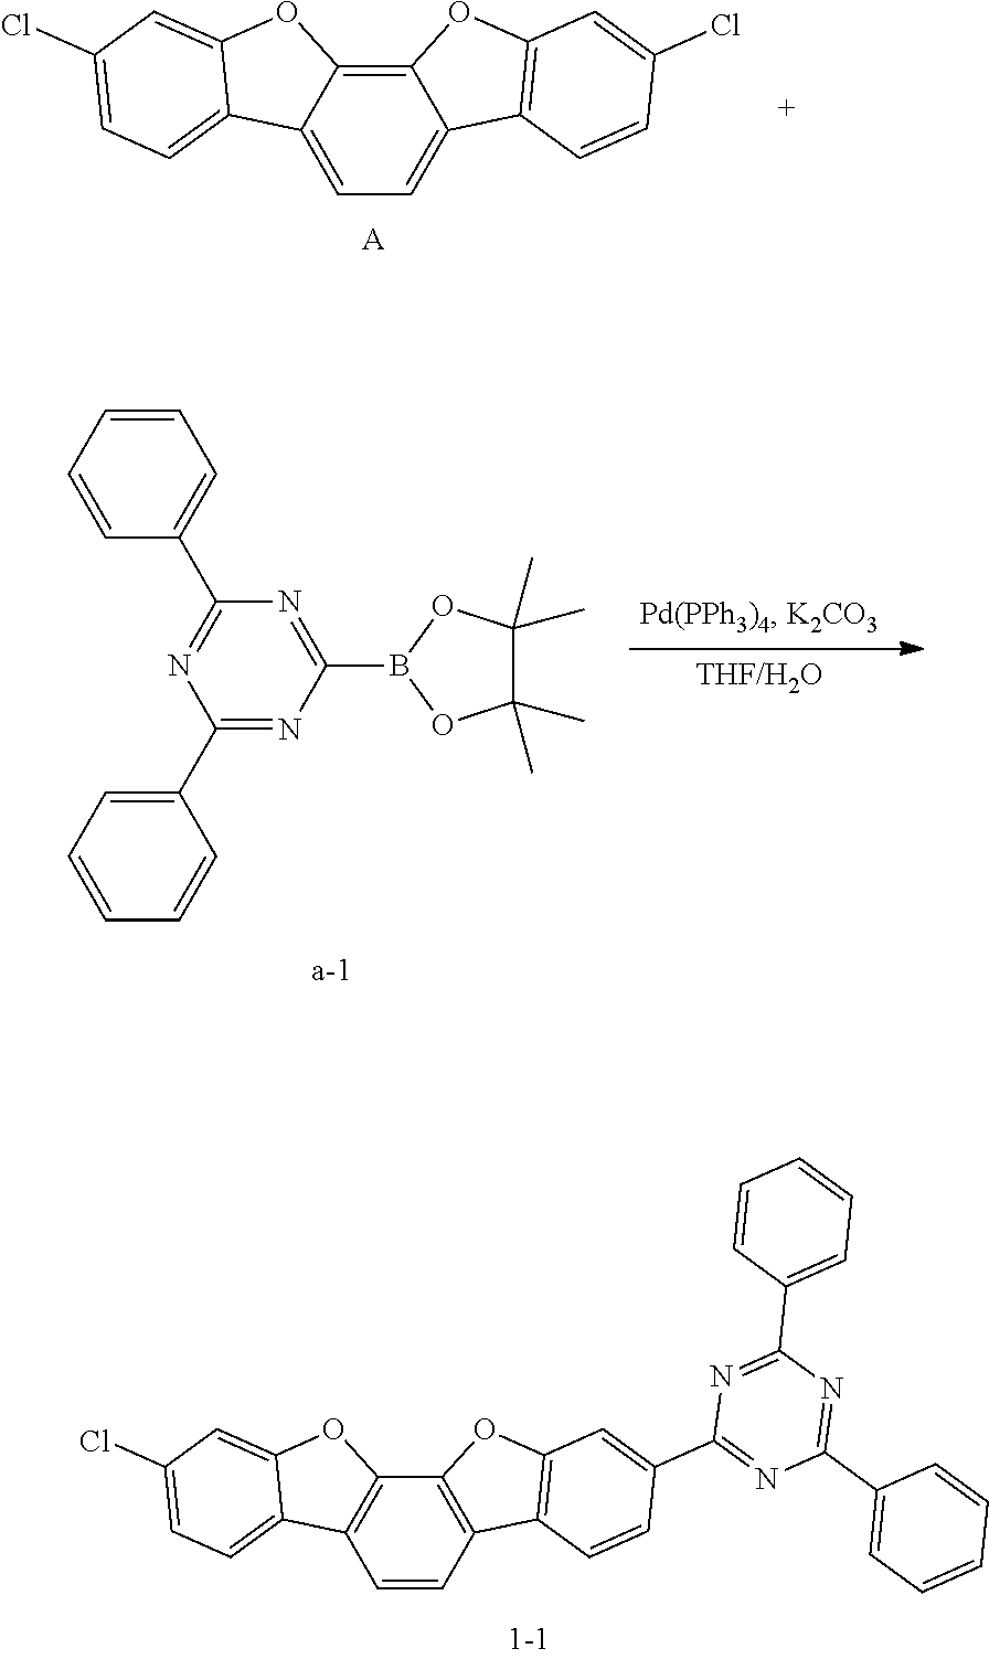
C12=CC=C3C(=C1OC1=CC(Cl)=CC=C21)OC1=C3C=CC(Cl)=C1.[A].C1(B2OC(C)(C)C(C)(C)O2)=NC(C2=CC=CC=C2)=NC(C2=CC=CC=C2)=N1.C12=C(C3=C(C=C1)C1=CC=C(Cl)C=C1O3)OC1=C2C=CC(C2=NC(C3=CC=CC=C3)=NC(C3=CC=CC=C3)=N2)=C1
